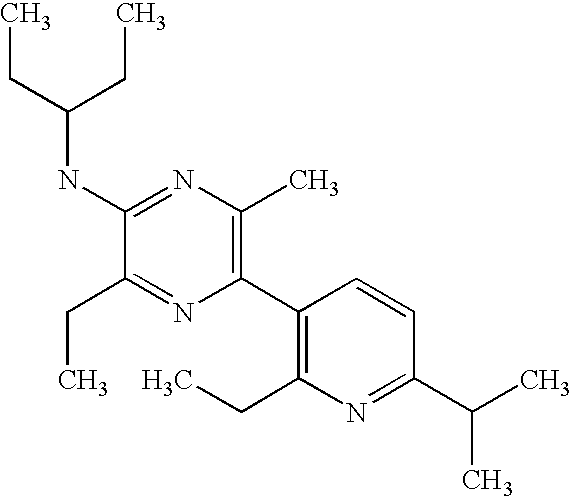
C1(CC)=NC(C2=C(CC)N=C(C(C)C)C=C2)=C(C)N=C1NC(CC)CC
